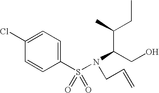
C1(Cl)=CC=C(S(N(C(CO)C(CC)C)CC=C)(=O)=O)C=C1
